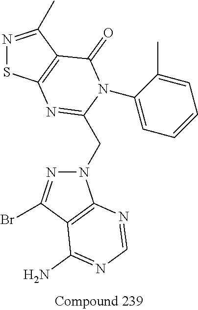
N1=C(C)C2=C(S1)N=C(CN1N=C(Br)C3=C1N=CN=C3N)N(C1=CC=CC=C1C)C2=O
